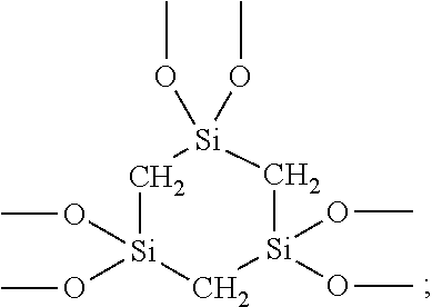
C1[Si](OC)(OC)C[Si](OC)(OC)C[Si]1(OC)OC
